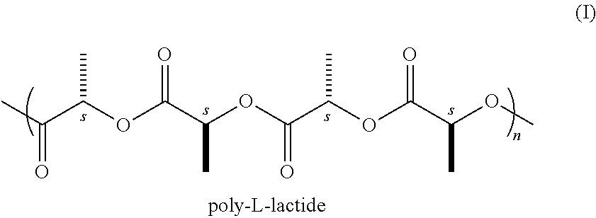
C(C(OC(C(OC(C(OC(C(OC)C)=O)C)=O)C)=O)C)(C)=O
